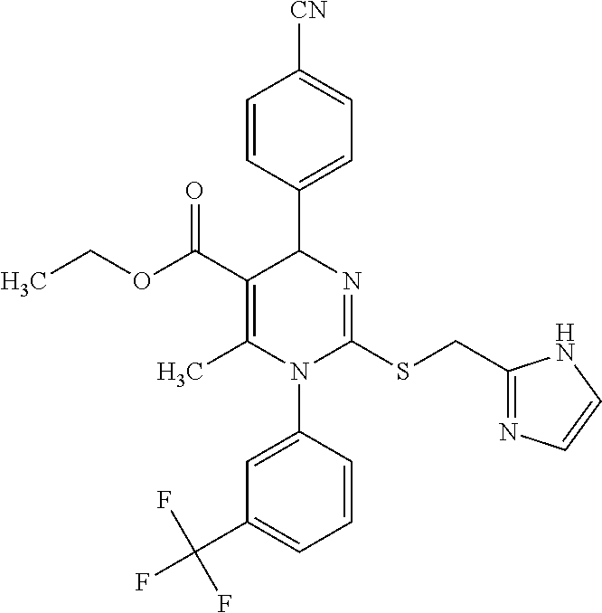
C1=CC(C2C(C(=O)OCC)=C(C)N(C3=CC(C(F)(F)F)=CC=C3)C(SCC3=NC=CN3)=N2)=CC=C1[CN]
